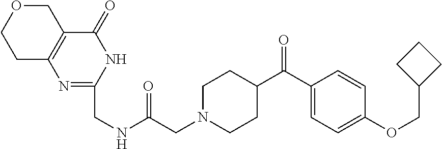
C1C2=C(COC1)C(=O)NC(CNC(CN1CCC(C(C3=CC=C(OCC4CCC4)C=C3)=O)CC1)=O)=N2
